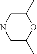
C1C(C)OC(C)CN1
